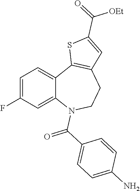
C1=C(F)C=C2C(=C1)C1=C(CCN2C(C2=CC=C(N)C=C2)=O)C=C(C(=O)[OEt])S1
